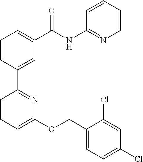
C1=CC(C2=NC(OCC3=CC=C(Cl)C=C3Cl)=CC=C2)=CC(C(NC2=NC=CC=C2)=O)=C1
